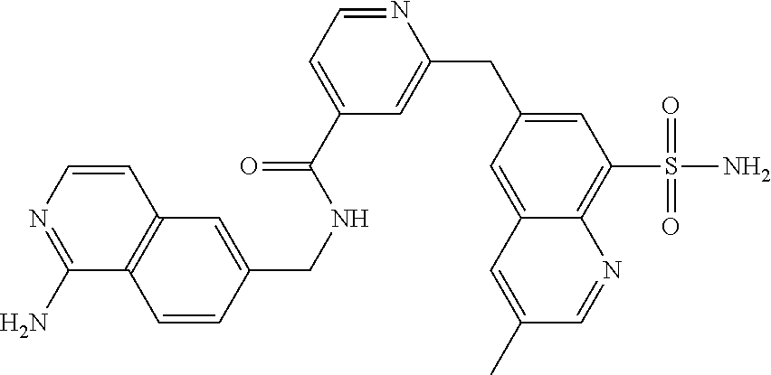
C1=CC2=C(C(N)=N1)C=CC(CNC(C1=CC=NC(CC3=CC(S(N)(=O)=O)=C4C(=C3)C=C(C)C=N4)=C1)=O)=C2
